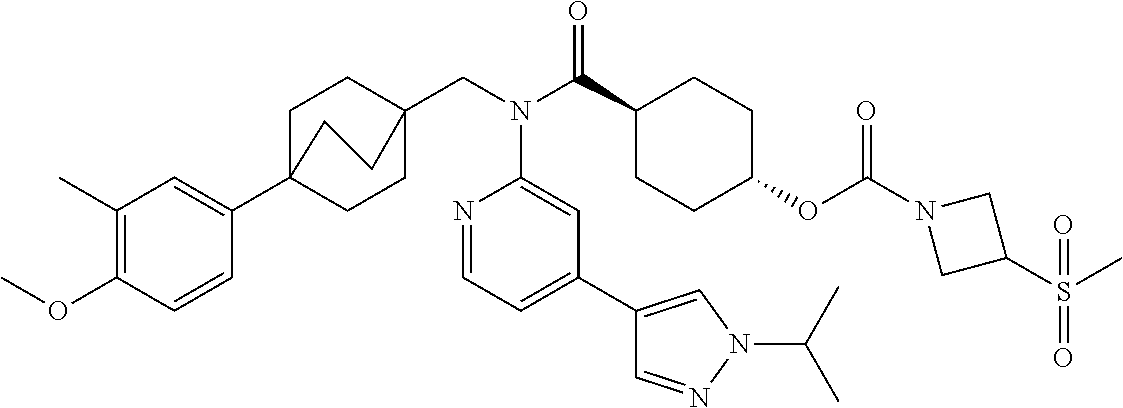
C1(C)=C(OC)C=CC(C23CCC(CN(C(C4CCC(OC(N5CC(S(C)(=O)=O)C5)=O)CC4)=O)C4=CC(C5=CN(C(C)C)N=C5)=CC=N4)(CC2)CC3)=C1
